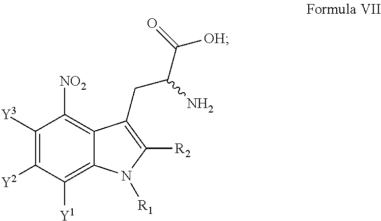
C1([Y3])=C([Y2])C([Y1])=C2C(=C1[NO2])C(CC(C([OH])=O)N)=C([R2])N2[R1]
